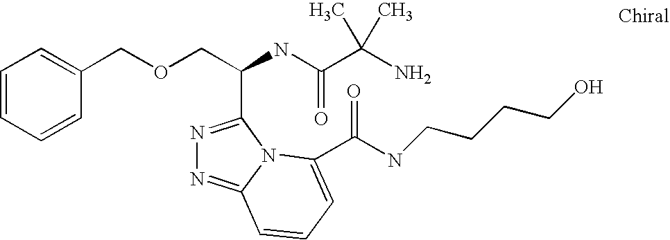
C(COCC1=CC=CC=C1)(NC(C(N)(C)C)=O)C1=NN=C2N1C(C(=O)NCCCCO)=CC=C2
